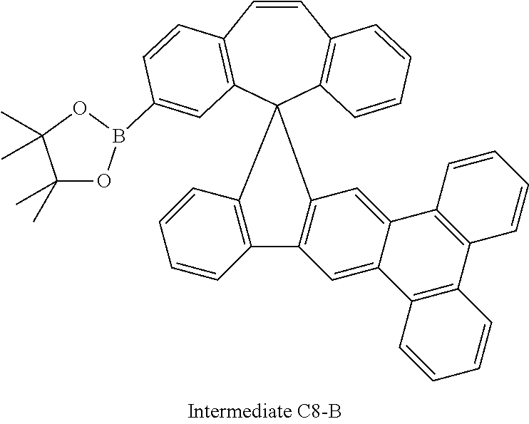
C1=CC2=C(C3(C4=C1C=CC=C4)C1=C(C=CC=C1)C1=C3C=C3C(=C1)C1=C(C4=C3C=CC=C4)C=CC=C1)C=C(B1OC(C)(C)C(C)(C)O1)C=C2
